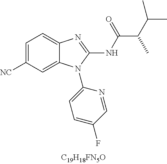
C1=C([CN])C=C2C(=C1)N=C(NC(=O)C(C(C)C)C)N2C1=CC=C(F)C=N1
